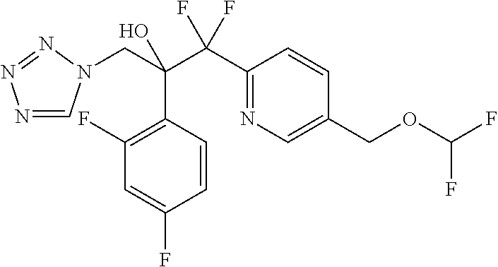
N1=CN(CC(C(C2=NC=C(COC(F)F)C=C2)(F)F)(O)C2=C(F)C=C(F)C=C2)N=N1
